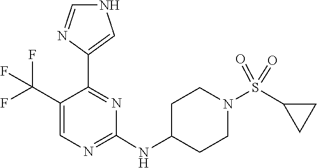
C1(NC2CCN(S(=O)(=O)C3CC3)CC2)=NC=C(C(F)(F)F)C(C2=CNC=N2)=N1
